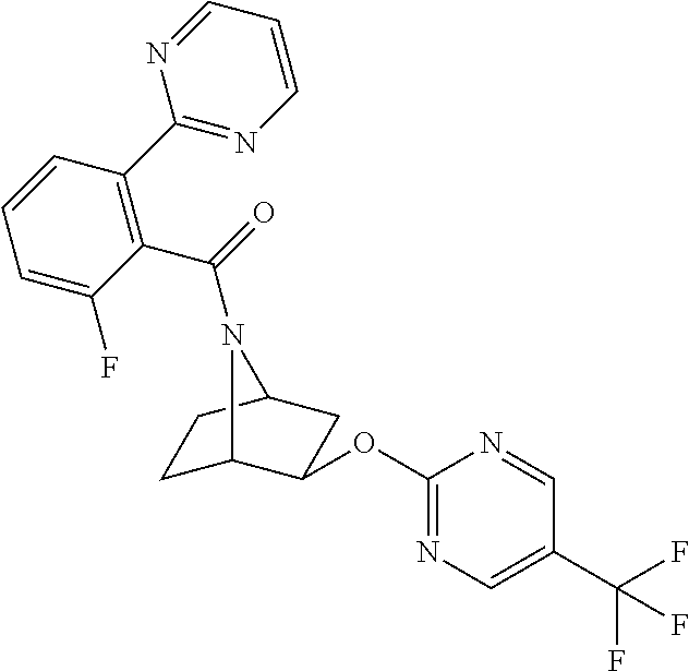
C1C2C(OC3=NC=C(C(F)(F)F)C=N3)CC(C1)N2C(=O)C1=C(C2=NC=CC=N2)C=CC=C1F
